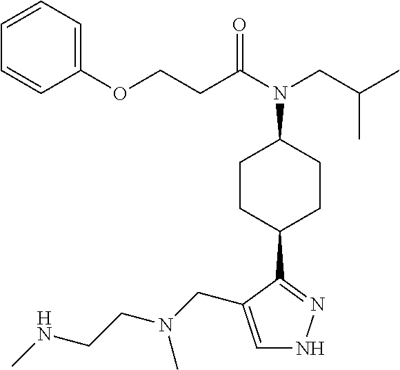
C1=C(CN(C)CCNC)C(C2CCC(N(CC(C)C)C(=O)CCOC3=CC=CC=C3)CC2)=NN1
